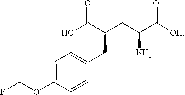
FCOC1=CC=C(CC(C(O)=O)CC(C([OH])=O)N)C=C1
